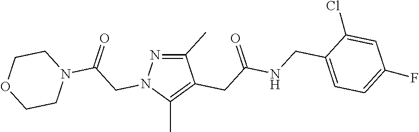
C1(C)=NN(CC(=O)N2CCOCC2)C(C)=C1CC(=O)NCC1=CC=C(F)C=C1Cl
